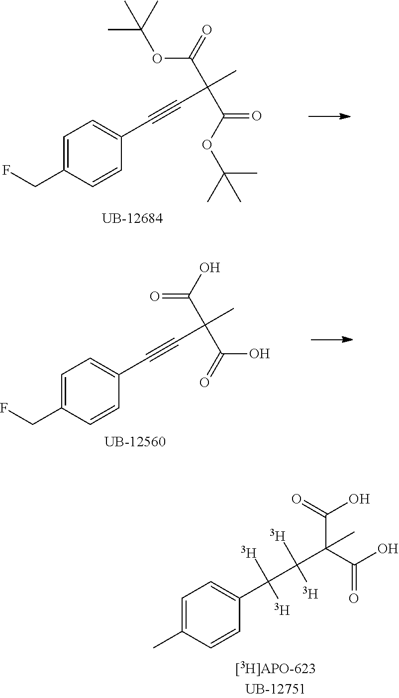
C1=C(C)C=CC(C([T])([T])C([T])([T])C(C(O)=O)(C(=O)O)C)=C1.C1=C(CF)C=CC(C#CC(C(=O)OC(C)(C)C)(C(OC(C)(C)C)=O)C)=C1.C1=C(CF)C=CC(C#CC(C(O)=O)(C(=O)O)C)=C1
